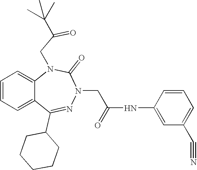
C1=CC=C2C(=C1)N(CC(=O)C(C)(C)C)C(=O)N(CC(NC1=CC(C#N)=CC=C1)=O)N=C2C1CCCCC1
